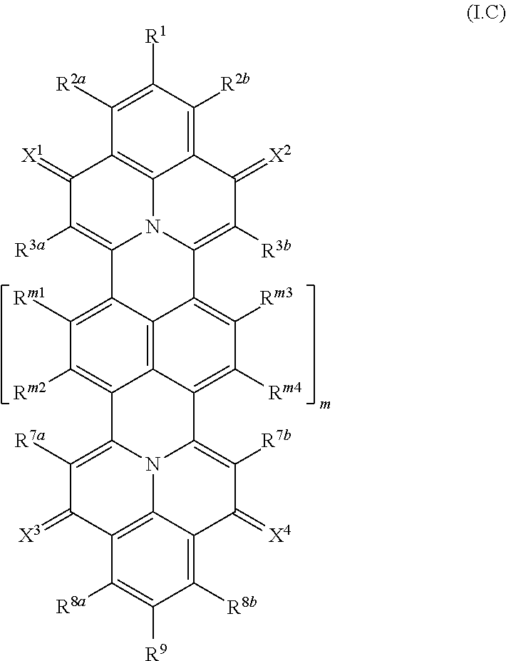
C1([R2a])=C([R1])C([R2b])=C2C3=C1C(=[X1])C([R3a])=C1N3C(=C([R3b])C2=[X2])C2=C([Rm3])C([Rm4])=C3C4=C2C1=C([Rm1])C([Rm2])=C4C1=C([R7a])C(=[X3])C2=C4N1C3=C([R7b])C(=[X4])C4=C([R8b])C([R9])=C2[R8a]
